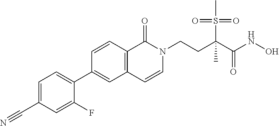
C1(C2=CC=C(C#N)C=C2F)=CC2=C(C=C1)C(=O)N(CCC(S(C)(=O)=O)(C(NO)=O)C)C=C2
